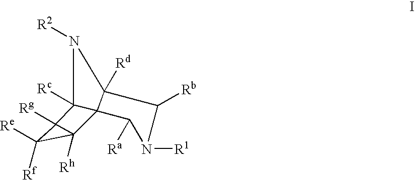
N1([R2])C2([Rc])C3(C1([Rd])C([Rb])N([R1])C3[Ra])C1([Rh])C([Re])([Rf])C21[Rg]
